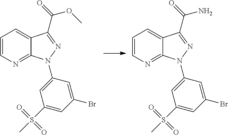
C12=NC=CC=C1C(C(OC)=O)=NN2C1=CC(S(=O)(=O)C)=CC(Br)=C1.C12=NC=CC=C1C(C(N)=O)=NN2C1=CC(S(=O)(=O)C)=CC(Br)=C1
